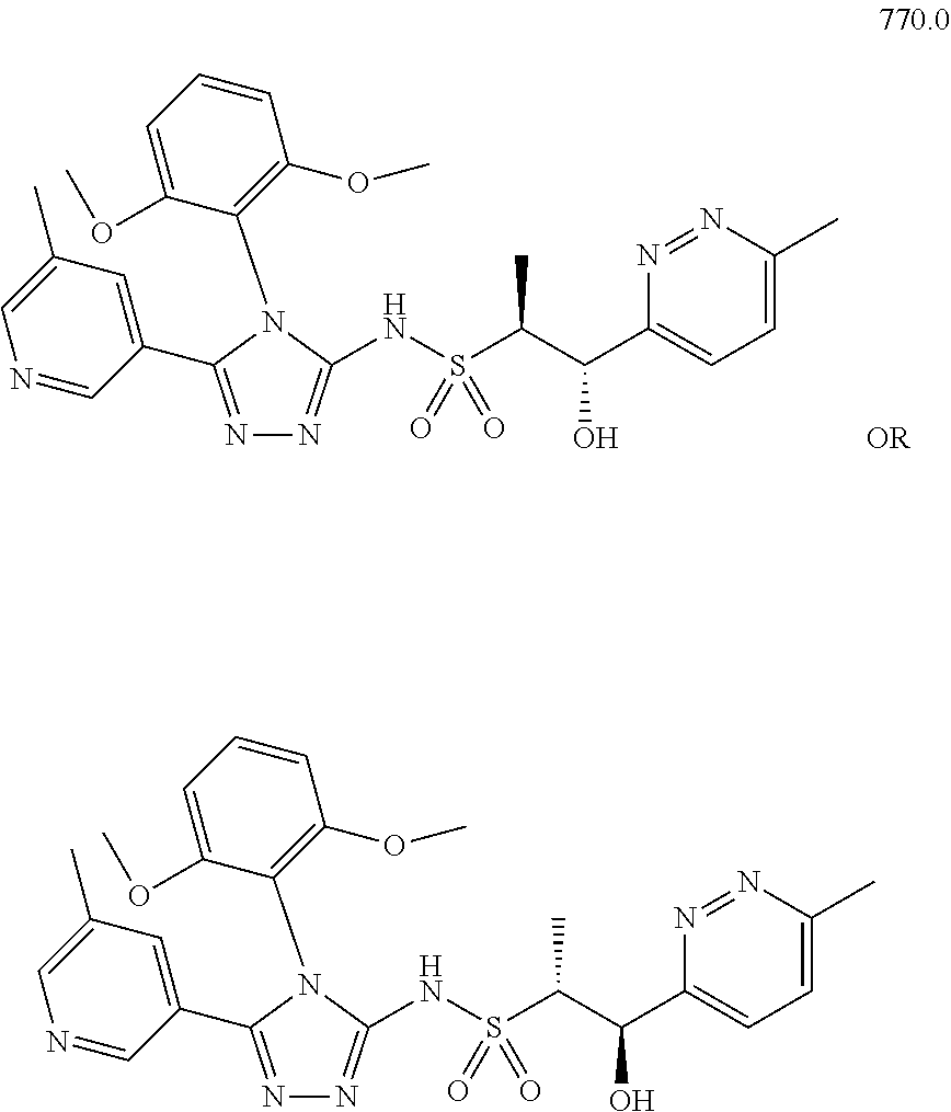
N1=C(C2=CC(C)=CN=C2)N(C2=C(OC)C=CC=C2OC)C(NS(C(C(C2=CC=C(C)N=N2)O)C)(=O)=O)=N1.[OR].N1=C(C2=CC(C)=CN=C2)N(C2=C(OC)C=CC=C2OC)C(NS(C(C(C2=CC=C(C)N=N2)O)C)(=O)=O)=N1
